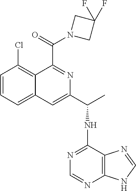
C1=CC=C2C(=C1Cl)C(C(N1CC(F)(F)C1)=O)=NC(C(NC1=NC=NC3=C1N=CN3)C)=C2
